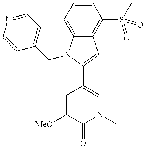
C12=C(S(C)(=O)=O)C=CC=C1N(CC1=CC=NC=C1)C(C1=CN(C)C(=O)C([MeO])=C1)=C2
